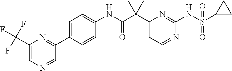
C1(C(C(NC2=CC=C(C3=NC(C(F)(F)F)=CN=C3)C=C2)=O)(C)C)=CC=NC(NS(C2CC2)(=O)=O)=N1
